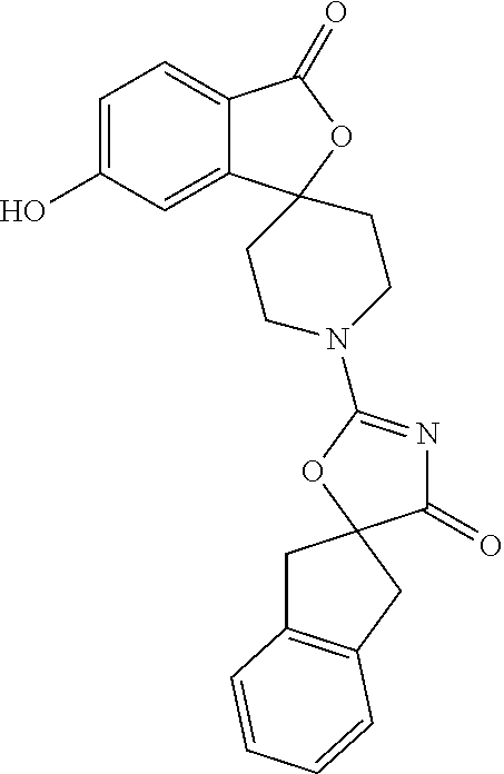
C1=C(O)C=C2C(=C1)C(=O)OC21CCN(C2=NC(=O)C3(O2)CC2=C(C3)C=CC=C2)CC1
